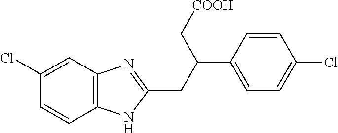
C1(Cl)=CC2=C(C=C1)NC(CC(C1=CC=C(Cl)C=C1)C[COOH])=N2
